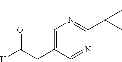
C1=C(CC([H])=O)C=NC(C(C)(C)C)=N1
